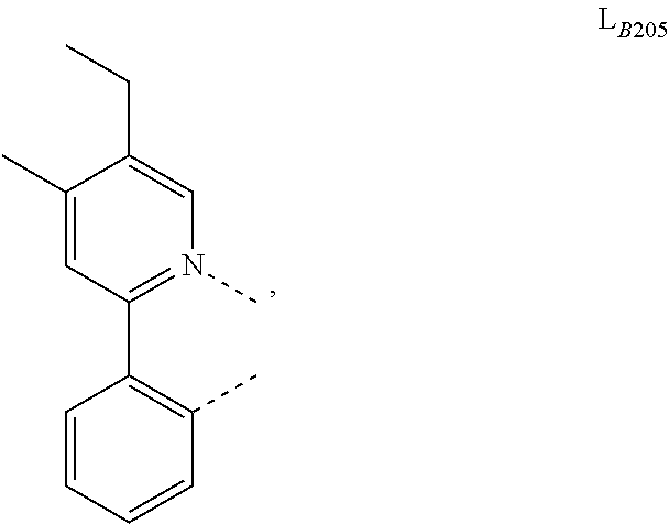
C1=CC(C)=C(C2=N(C)C=C(CC)C(C)=C2)C=C1
